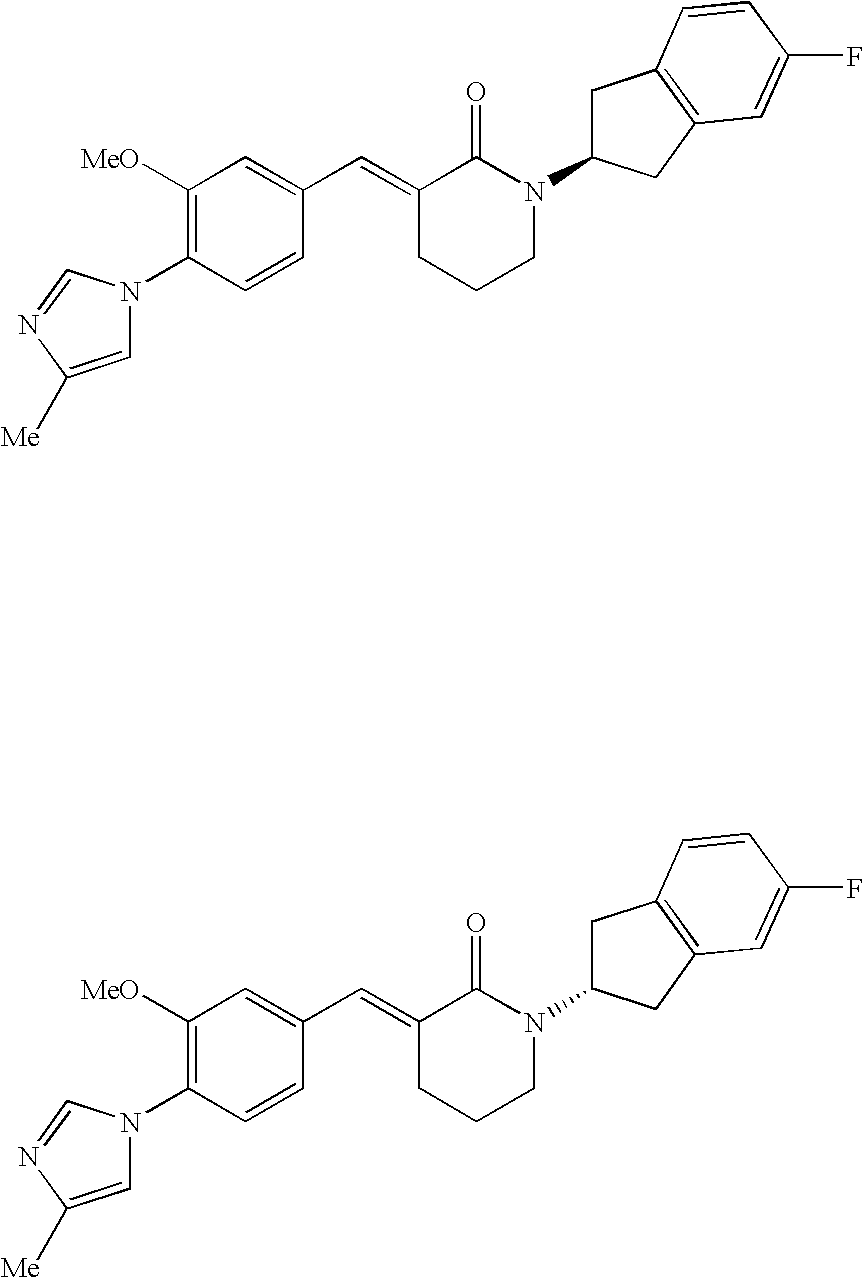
C1=CC(N2C=C([Me])N=C2)=C([OMe])C=C1C=C1CCCN(C2CC3=C(C2)C=C(F)C=C3)C1=O.C1=CC(N2C=C([Me])N=C2)=C([OMe])C=C1C=C1CCCN(C2CC3=C(C2)C=C(F)C=C3)C1=O
